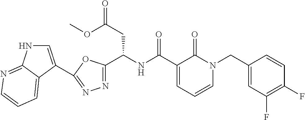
C1=C(C2=NN=C(C(NC(C3=CC=CN(CC4=CC(F)=C(F)C=C4)C3=O)=O)CC(=O)OC)O2)C2=CC=CN=C2N1
